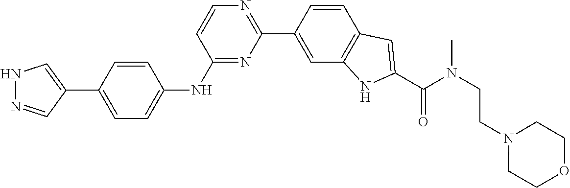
N1=C(NC2=CC=C(C3=CNN=C3)C=C2)C=CN=C1C1=CC2=C(C=C1)C=C(C(N(CCN1CCOCC1)C)=O)N2
